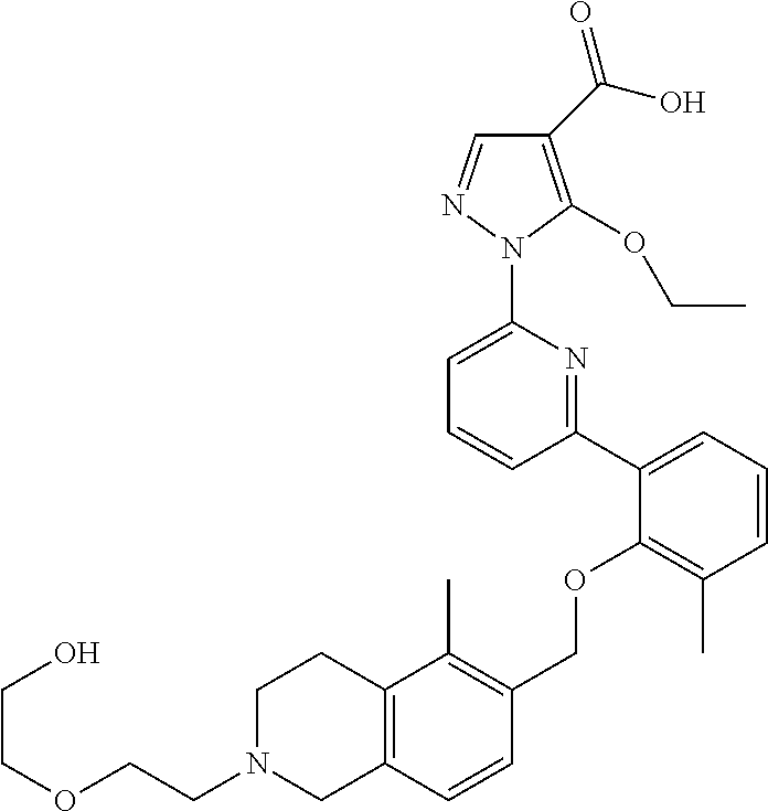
C1(C(O)=O)=C(OCC)N(C2=CC=CC(C3=CC=CC(C)=C3OCC3=C(C)C4=C(C=C3)CN(CCOCCO)CC4)=N2)N=C1
